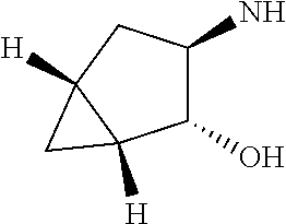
C1(N)C(O)C2([H])C([H])(C1)C2
